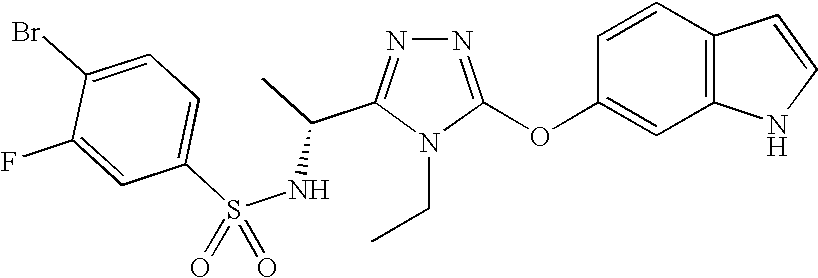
N1=C(OC2=CC3=C(C=C2)C=CN3)N(CC)C(C(C)NS(C2=CC=C(Br)C(F)=C2)(=O)=O)=N1
